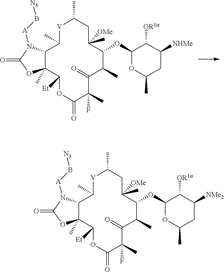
[V]1C(C)C2C(C)(C([Et])OC(=O)C(C)(F)C(=O)C(C)C(OC3OC(C)CC([NHMe])C3[OR1a])C(C)([OMe])CC1C)OC(=O)N2[A]B[N3].[V]1C(C)C2C(C)(C([Et])OC(=O)C(C)(F)C(=O)C(C)C(OC3OC(C)CC([NMe2])C3[OR1a])C(C)([OMe])CC1C)OC(=O)N2[A]B[N3]
